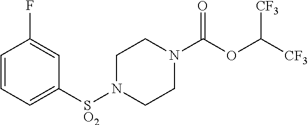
[SO2](N1CCN(C(OC([CF3])[CF3])=O)CC1)C1=CC=CC(F)=C1
